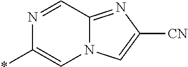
C12=NC([CN])=CN1C=C(*)N=C2
